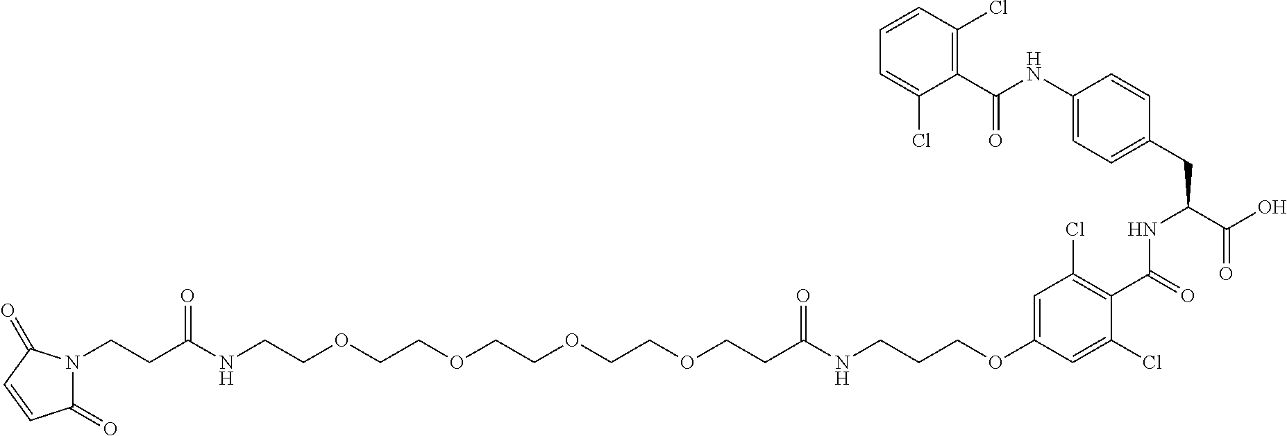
C1=CC(Cl)=C(C(NC2=CC=C(CC(NC(=O)C3=C(Cl)C=C(OCCCNC(CCOCCOCCOCCOCCNC(CCN4C(=O)C=CC4=O)=O)=O)C=C3Cl)C(=O)O)C=C2)=O)C(Cl)=C1
